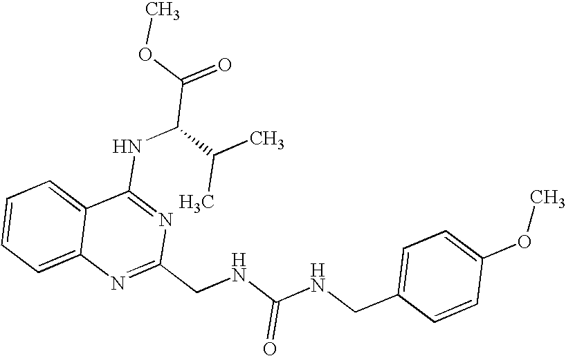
C12=CC=CC=C1N=C(CNC(NCC1=CC=C(OC)C=C1)=O)N=C2NC(C(=O)OC)C(C)C
